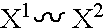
[X1][X2]
